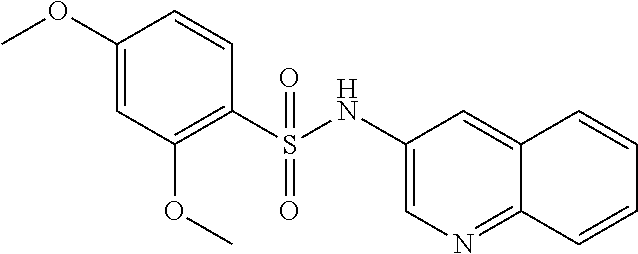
C1(OC)=CC(OC)=C(S(NC2=CN=C3C(=C2)C=CC=C3)(=O)=O)C=C1
